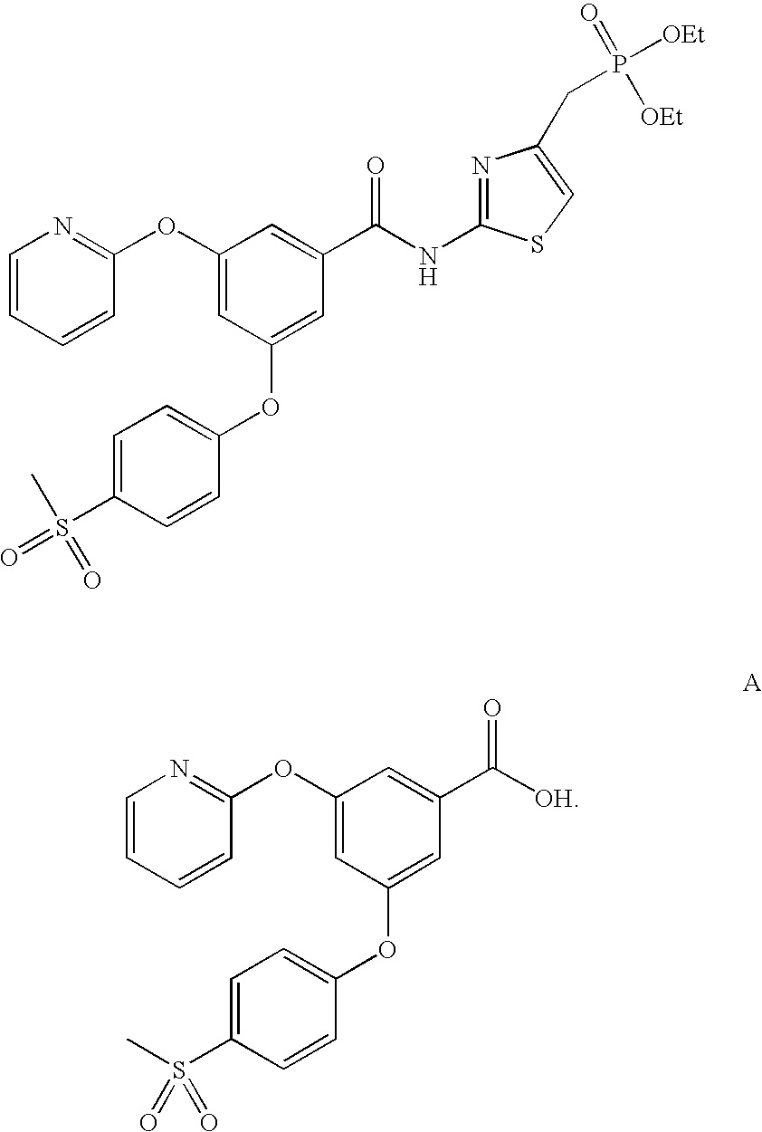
C1=CC=CC(OC2=CC(OC3=CC=C(S(=O)(=O)C)C=C3)=CC(C(NC3=NC(CP([OEt])([OEt])=O)=CS3)=O)=C2)=N1.C1=CC=CC(OC2=CC(OC3=CC=C(S(=O)(=O)C)C=C3)=CC(C([OH])=O)=C2)=N1
